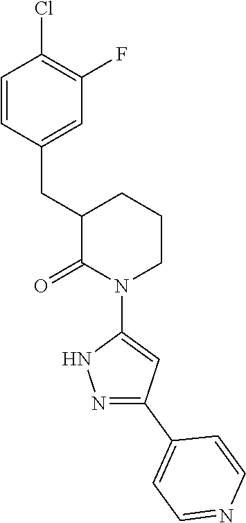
C1=CC(CC2C(=O)N(C3=CC(C4=CC=NC=C4)=NN3)CCC2)=CC(F)=C1Cl
